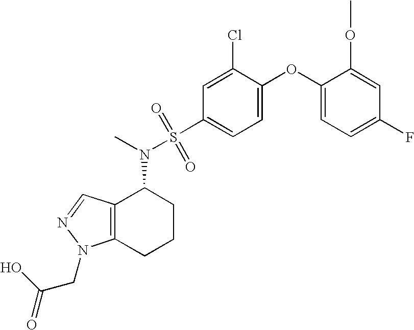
N(C1C2=C(CCC1)N(CC(=O)O)N=C2)(C)S(C1=CC=C(OC2=CC=C(F)C=C2OC)C(Cl)=C1)(=O)=O
